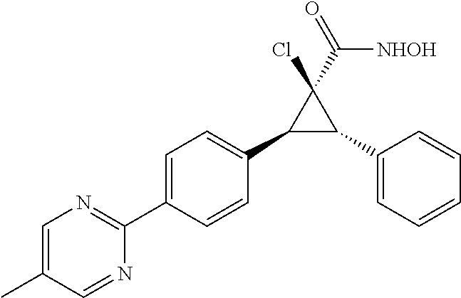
C1(C2=CC=C(C3=NC=C(C)C=N3)C=C2)C(C2=CC=CC=C2)C1(Cl)C([NHOH])=O
